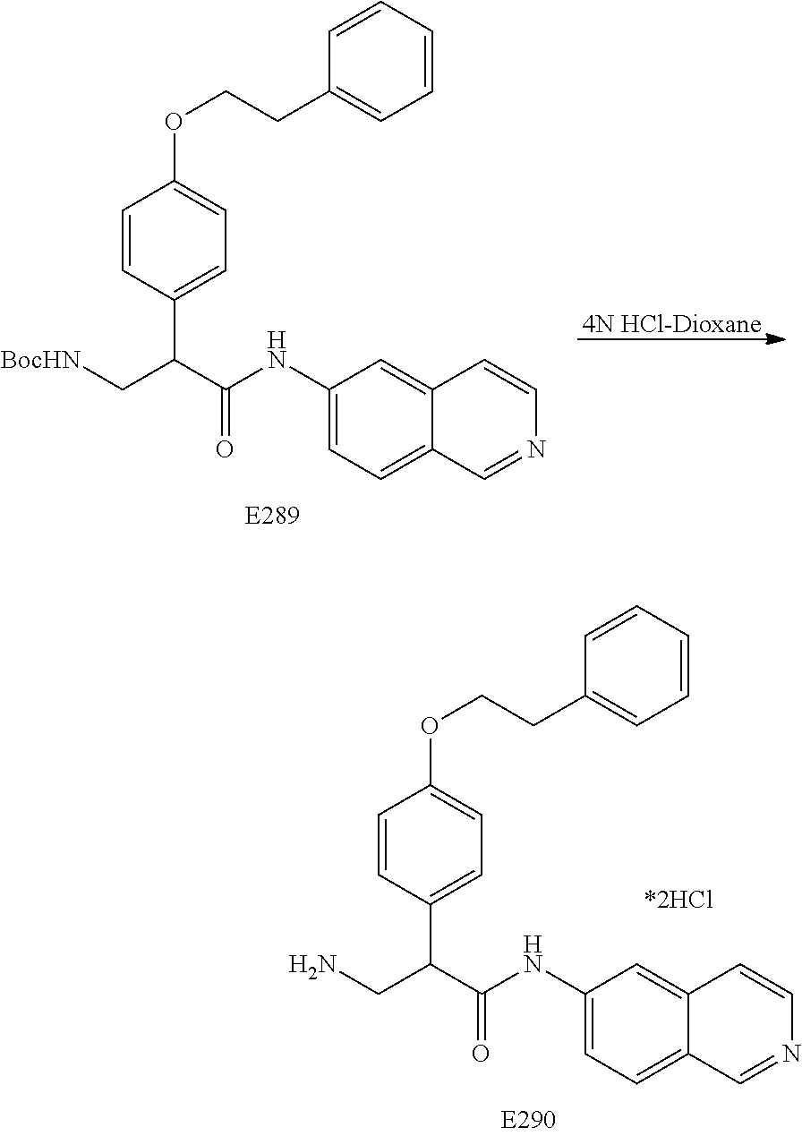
C1(NC(C(C[BocHN])C2=CC=C(OCCC3=CC=CC=C3)C=C2)=O)=CC=C2C(=C1)C=CN=C2.[4N HCl-Dioxane].C1(NC(C(CN)C2=CC=C(OCCC3=CC=CC=C3)C=C2)=O)=CC=C2C(=C1)C=CN=C2
